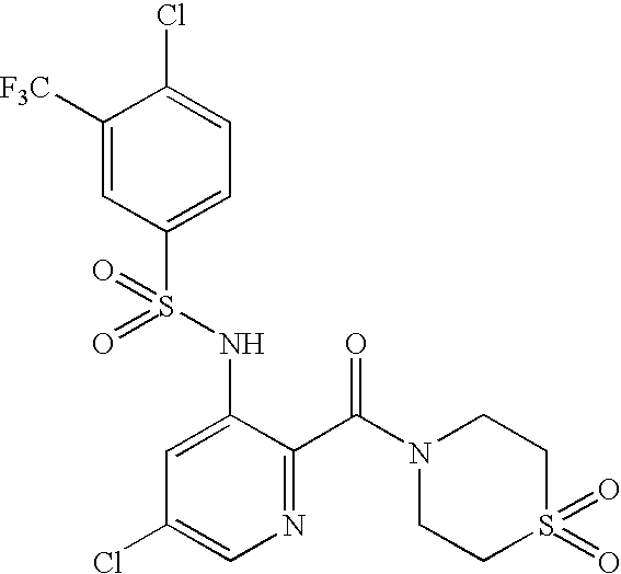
C1([F3C])=CC(S(NC2=CC(Cl)=CN=C2C(=O)N2CCS(=O)(=O)CC2)(=O)=O)=CC=C1Cl
